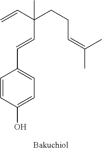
C1=CC(O)=CC=C1C=CC(CCC=C(C)C)(C=C)C
